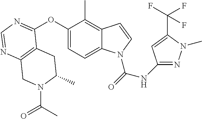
C12=C(N=CN=C1OC1=CC=C3C(=C1C)C=CN3C(=O)NC1=NN(C)C(C(F)(F)F)=C1)CN(C(C)=O)C(C)C2
